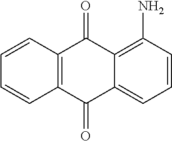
C1=CC(N)=C2C(=C1)C(=O)C1=C(C2=O)C=CC=C1
